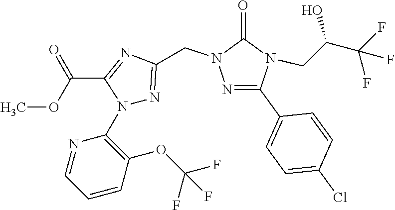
N1(C2=C(OC(F)(F)F)C=CC=N2)N=C(CN2N=C(C3=CC=C(Cl)C=C3)N(CC(C(F)(F)F)O)C2=O)N=C1C(OC)=O
